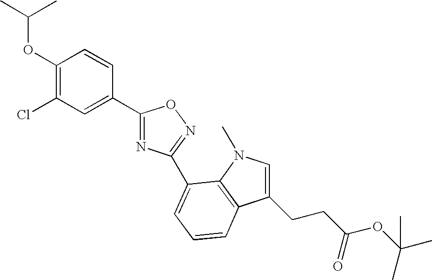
C1(OC(C)C)=C(Cl)C=C(C2=NC(C3=CC=CC4=C3N(C)C=C4CCC(=O)OC(C)(C)C)=NO2)C=C1
